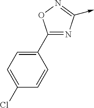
C1(C2=CC=C(Cl)C=C2)=NC(->C)=NO1
